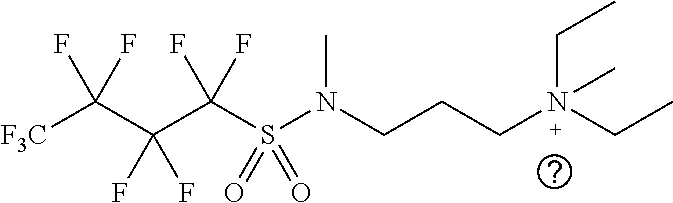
[F3C]C(C(C(S(N(CCCN(C)(CC)CC)C)(=O)=O)(F)F)(F)F)(F)F
